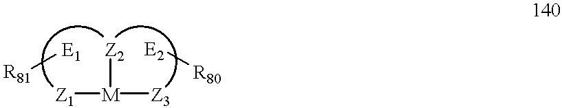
[Z1][M]([Z3])[Z2].[E1][R81].[E2][R80]
